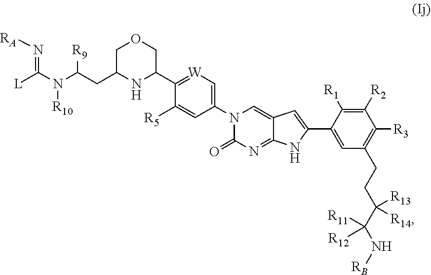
[L]C(N(C(CC1NC(C2=[W]C=C(N3C(=O)N=C4C(=C3)C=C(C3=CC(CCC(C(N[RB])([R11])[R12])([R13])[R14])=C([R3])C([R2])=C3[R1])N4)C=C2[R5])COC1)[R9])[R10])=N[RA]
